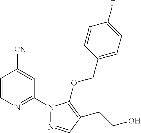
C1=CC(COC2=C(CCO)C=NN2C2=NC=CC([CN])=C2)=CC=C1F
